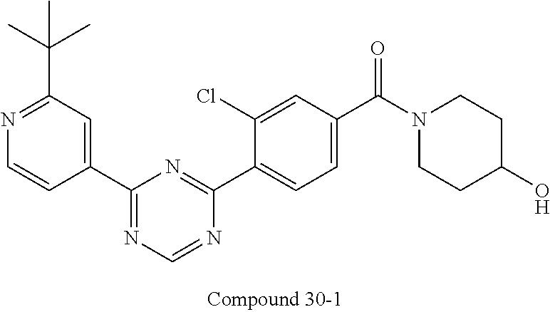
C1(C2=NC=NC(C3=CC=C(C(N4CCC(O)CC4)=O)C=C3Cl)=N2)=CC(C(C)(C)C)=NC=C1
